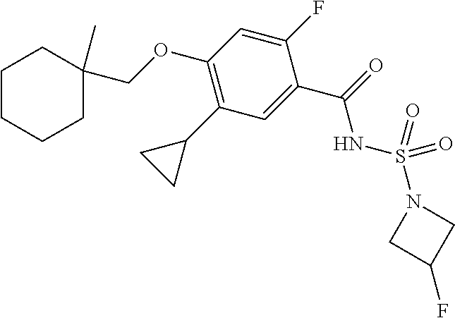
C1(COC2=C(C3CC3)C=C(C(NS(N3CC(F)C3)(=O)=O)=O)C(F)=C2)(C)CCCCC1
